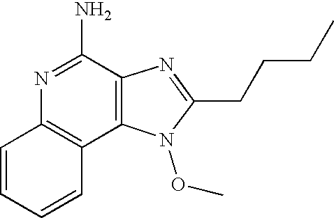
C1=CC=CC2=C1N=C(N)C1=C2N(OC)C(CCCC)=N1
